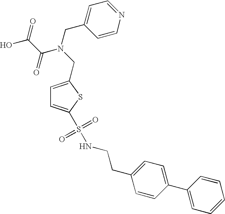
C1=C(CN(CC2=CC=NC=C2)C(C(O)=O)=O)SC(S(NCCC2=CC=C(C3=CC=CC=C3)C=C2)(=O)=O)=C1
